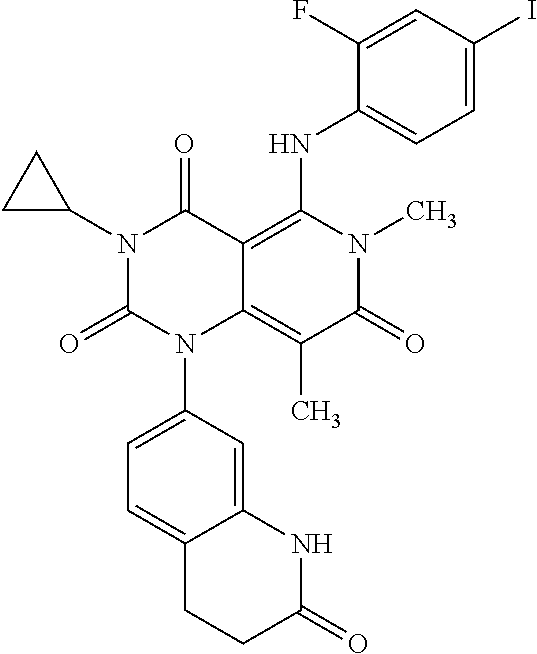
C12=CC(N3C4=C(C)C(=O)N(C)C(NC5=CC=C(I)C=C5F)=C4C(=O)N(C4CC4)C3=O)=CC=C1CCC(=O)N2
